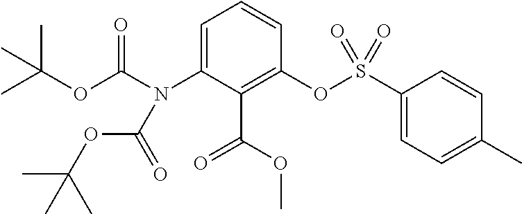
C1=C(N(C(OC(C)(C)C)=O)C(=O)OC(C)(C)C)C(C(OC)=O)=C(OS(C2=CC=C(C)C=C2)(=O)=O)C=C1
